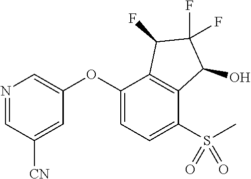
O(C1=CN=CC([CN])=C1)C1=CC=C(S(C)(=O)=O)C2=C1C(F)C(F)(F)C2O
